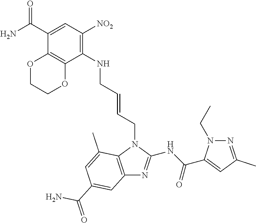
C1(C(N)=O)=CC([NO2])=C(NCC=CCN2C3=C(N=C2NC(=O)C2=CC(C)=NN2CC)C=C(C(=O)N)C=C3C)C2=C1OCCO2
